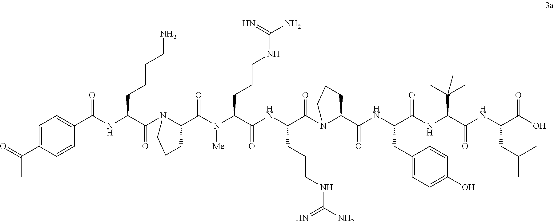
C1=C(C(=O)C)C=CC(C(=O)NC(C(=O)N2C(C(N([Me])C(C(=O)NC(C(=O)N3C(C(=O)NC(C(=O)NC(C(=O)NC(C(=O)O)CC(C)C)C(C)(C)C)CC4=CC=C(O)C=C4)CCC3)CCCNC(=N)N)CCCNC(=N)N)=O)CCC2)CCCCN)=C1
